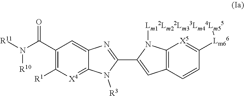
C1(C(N([R11])[R10])=O)=C([R1])[X4]=C2C(=C1)N=C(C1=CC3=C4N1[Lm12Lm22Lm33Lm44Lm55][Lm66]C(=[X5]4)C=C3)N2[R3]
